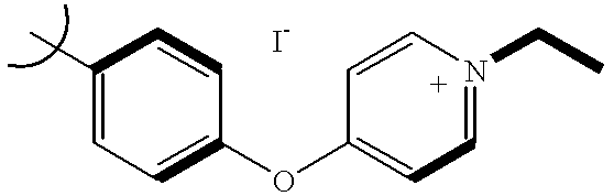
C1(C)=CC=C(OC2=CC=N(CC)C=C2)C=C1
